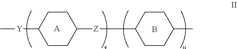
C1CC(C)CCC1[Z]C1CCC([Y]C)CC1.B.[A]
